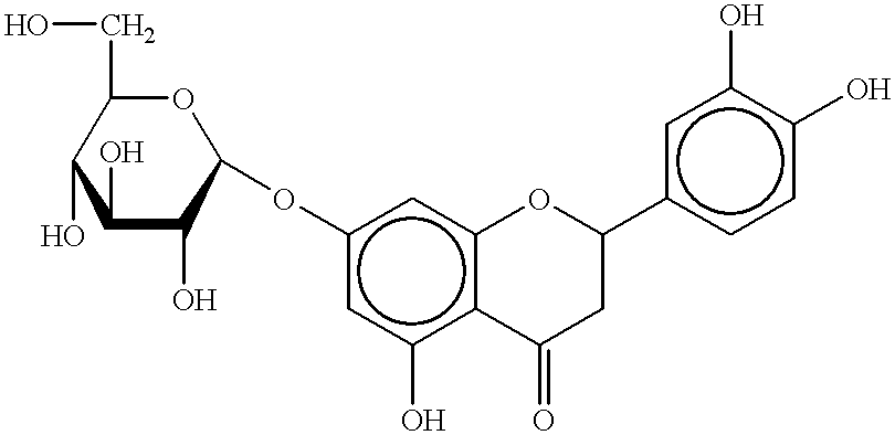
c1(OC2OC(CO)C(O)C(O)C2O)cc(O)c2c(c1)OC(c1ccc(O)c(O)c1)CC2=O
